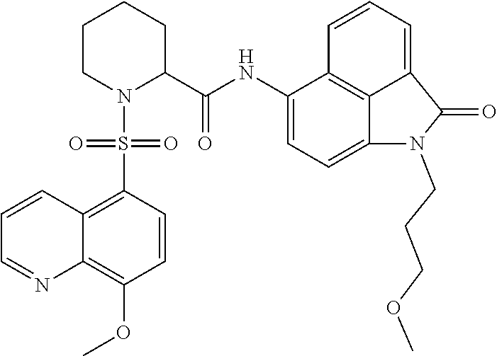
C1(NC(C2CCCCN2S(C2=C3C(=C(OC)C=C2)N=CC=C3)(=O)=O)=O)=CC=C2C3=C1C=CC=C3C(=O)N2CCCOC
